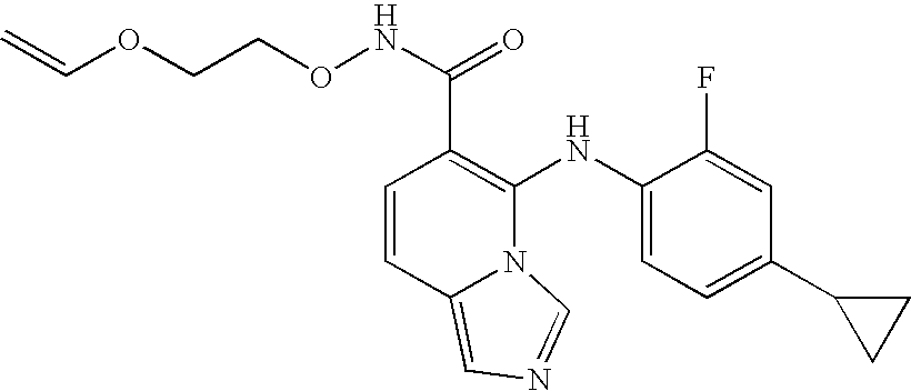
C1=CC2=CN=CN2C(NC2=CC=C(C3CC3)C=C2F)=C1C(NOCCOC=C)=O
